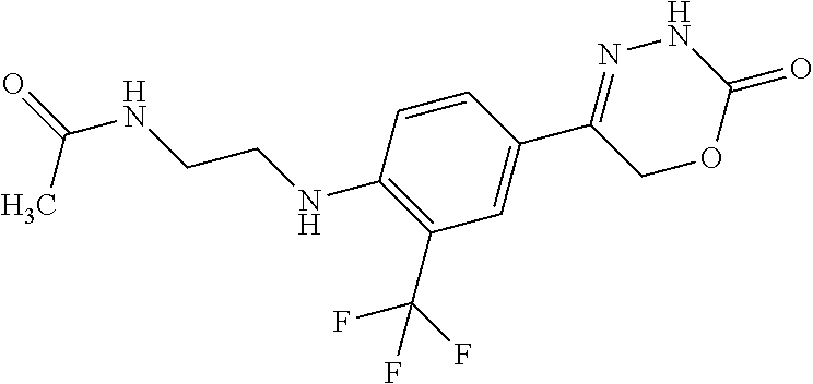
C1(C2=CC(C(F)(F)F)=C(NCCNC(C)=O)C=C2)=NNC(=O)OC1
